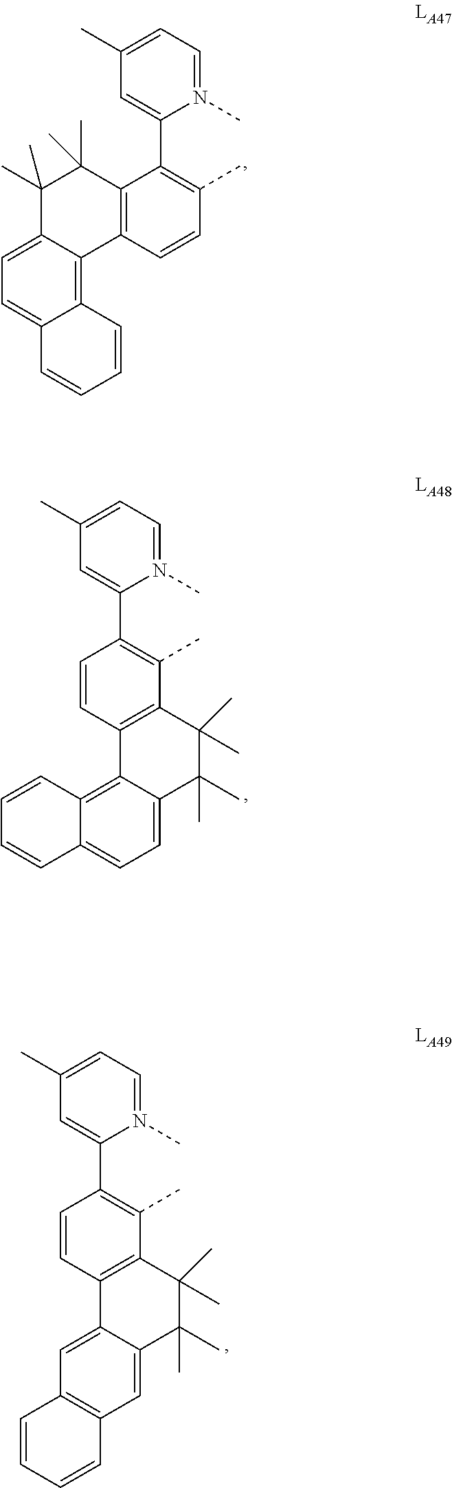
N1(C)=CC=C(C)C=C1C1=C(C)C=CC2=C1C(C)(C)C(C)(C)C1=CC=C3C(=C21)C=CC=C3.N1(C)=CC=C(C)C=C1C1=C(C)C2=C(C=C1)C1=C3C(=CC=C1C(C)(C)C2(C)C)C=CC=C3.N1(C)=CC=C(C)C=C1C1=C(C)C2=C(C=C1)C1=CC3=C(C=C1C(C)(C)C2(C)C)C=CC=C3
